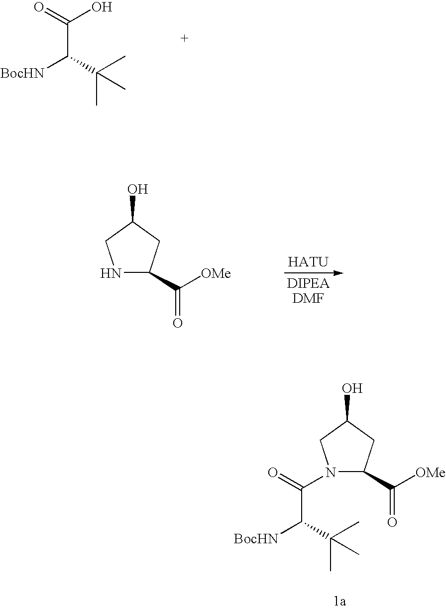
C(C(C(C)(C)C)[BocHN])(=O)O.N1C(C([OMe])=O)CC(O)C1.N1(C(=O)C(C(C)(C)C)[BocHN])C(C([OMe])=O)CC(O)C1
